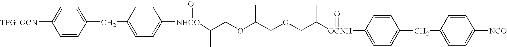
[OCN]C1=CC=C(CC2=CC=C([NHCO](C(COC(COCC([OCNH](=O)C3=CC=C(CC4=CC=C([NCO])C=C4)C=C3)C)C)C)=O)C=C2)C=C1.[TPG]
